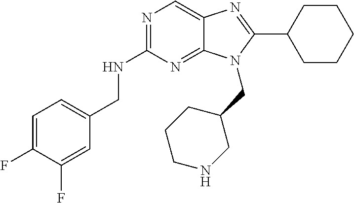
C1=C(F)C(F)=CC(CNC2=NC=C3C(=N2)N(CC2CCCNC2)C(C2CCCCC2)=N3)=C1
